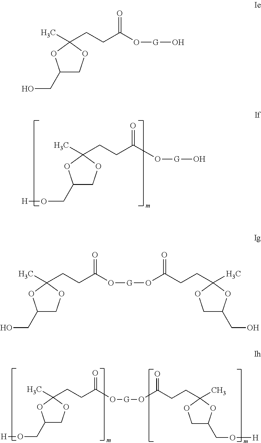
C1(CO[H])COC(CCC(O[G]O)=O)(C)O1.C1(CO)COC(CCC(=O)O[G]O)(C)O1.C1(CO[H])COC(CCC(O[G]OC(CCC2(C)OC(CO[H])CO2)=O)=O)(C)O1.C1(CO)COC(CCC(O[G]OC(CCC2(C)OC(CO)CO2)=O)=O)(C)O1
